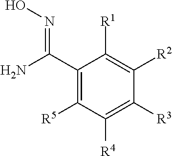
C1(C(N)=NO)=C([R5])C([R4])=C([R3])C([R2])=C1[R1]
